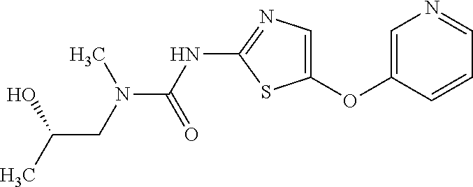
C1=C(OC2=CN=C(NC(=O)N(CC(C)O)C)S2)C=CC=N1
